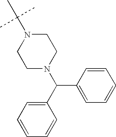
N1(C(C)(C)C)CCN(C(C2=CC=CC=C2)C2=CC=CC=C2)CC1
